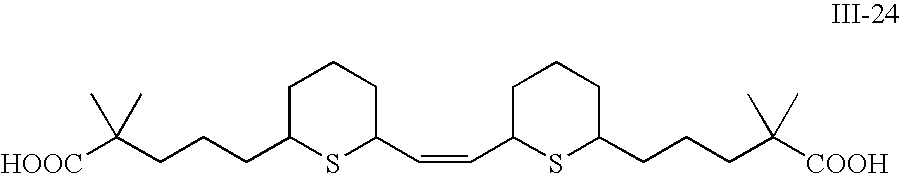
[HOOC]C(CCCC1SC(C=CC2SC(CCCC([COOH])(C)C)CCC2)CCC1)(C)C
